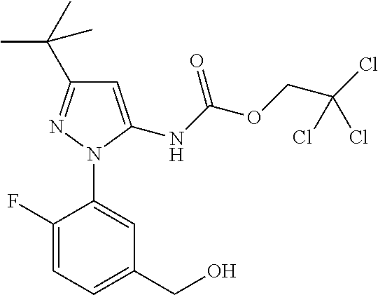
C1(F)=CC=C(CO)C=C1N1C(NC(OCC(Cl)(Cl)Cl)=O)=CC(C(C)(C)C)=N1
